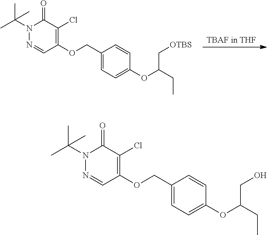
[TBAF in THF].N1(C(C)(C)C)N=CC(OCC2=CC=C(OC(CC)C[OTBS])C=C2)=C(Cl)C1=O.N1(C(C)(C)C)N=CC(OCC2=CC=C(OC(CC)CO)C=C2)=C(Cl)C1=O
